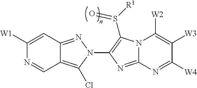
C1([W1])=CC2=NN(C3=C(S([R1])=O)N4C(=N3)N=C([W4])C([W3])=C4[W2])C(Cl)=C2C=N1
